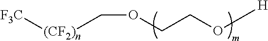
[F3C][(CF2)n]COCCO[H]
